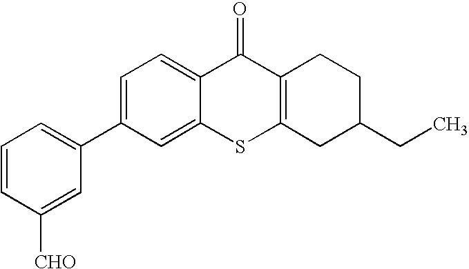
C1=C(C2=CC=CC([CHO])=C2)C=C2C(=C1)C(=O)C1=C(S2)CC(CC)CC1
